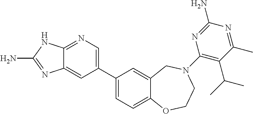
C1(C2=CN=C3C(=C2)N=C(N)N3)=CC=C2C(=C1)CN(C1=C(C(C)C)C(C)=NC(N)=N1)CCO2
